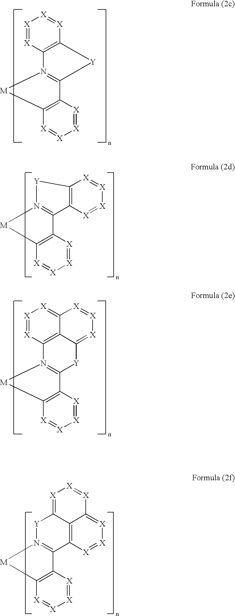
[X]1=[X]C2=C([X]=[X]1)[Y]C1=N2[M]C2=C1[X]=[X][X]=[X]2.C12=N([M]C3=C1[X]=[X][X]=[X]3)[Y]C1=C2[X]=[X][X]=[X]1.[X]1=[X]C2=C3C(=[X]1)[X]=[X][X]=C3[Y]C1=N2[M]C2=C1[X]=[X][X]=[X]2.[Y]1C2=[X][X]=[X]C3=[X][X]=[X]C(=C23)C2=N1[M]C1=C2[X]=[X][X]=[X]1
